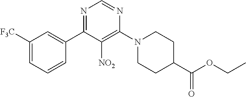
C1([F3C])=CC=CC(C2=NC=NC(N3CCC(C(OCC)=O)CC3)=C2[NO2])=C1
